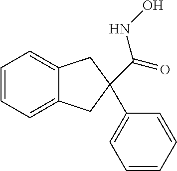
C1=CC=C2C(=C1)CC(C(=O)NO)(C1=CC=CC=C1)C2
